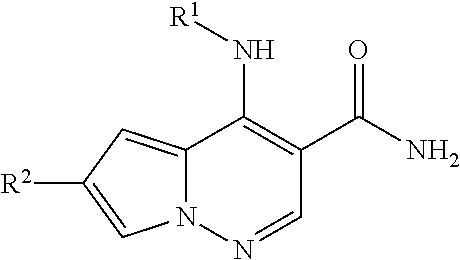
N12C(=CC([R2])=C1)C(N[R1])=C(C(=O)N)C=N2
